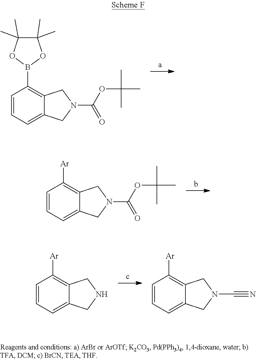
C1=CC=C2C(=C1[Ar])CNC2.C1=CC=C2C(=C1[Ar])CN(C#N)C2.C1=CC=C2C(=C1B1OC(C)(C)C(C)(C)O1)CN(C(OC(C)(C)C)=O)C2.C1=CC=C2C(=C1[Ar])CN(C(OC(C)(C)C)=O)C2
